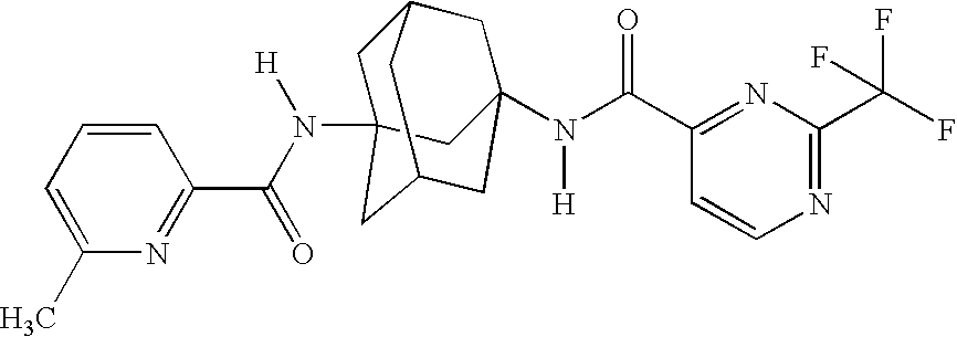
C1C2(N(C(=O)C3=NC(C)=CC=C3)[H])CC3CC(N(C(C4=NC(C(F)(F)F)=NC=C4)=O)[H])(CC1C3)C2
